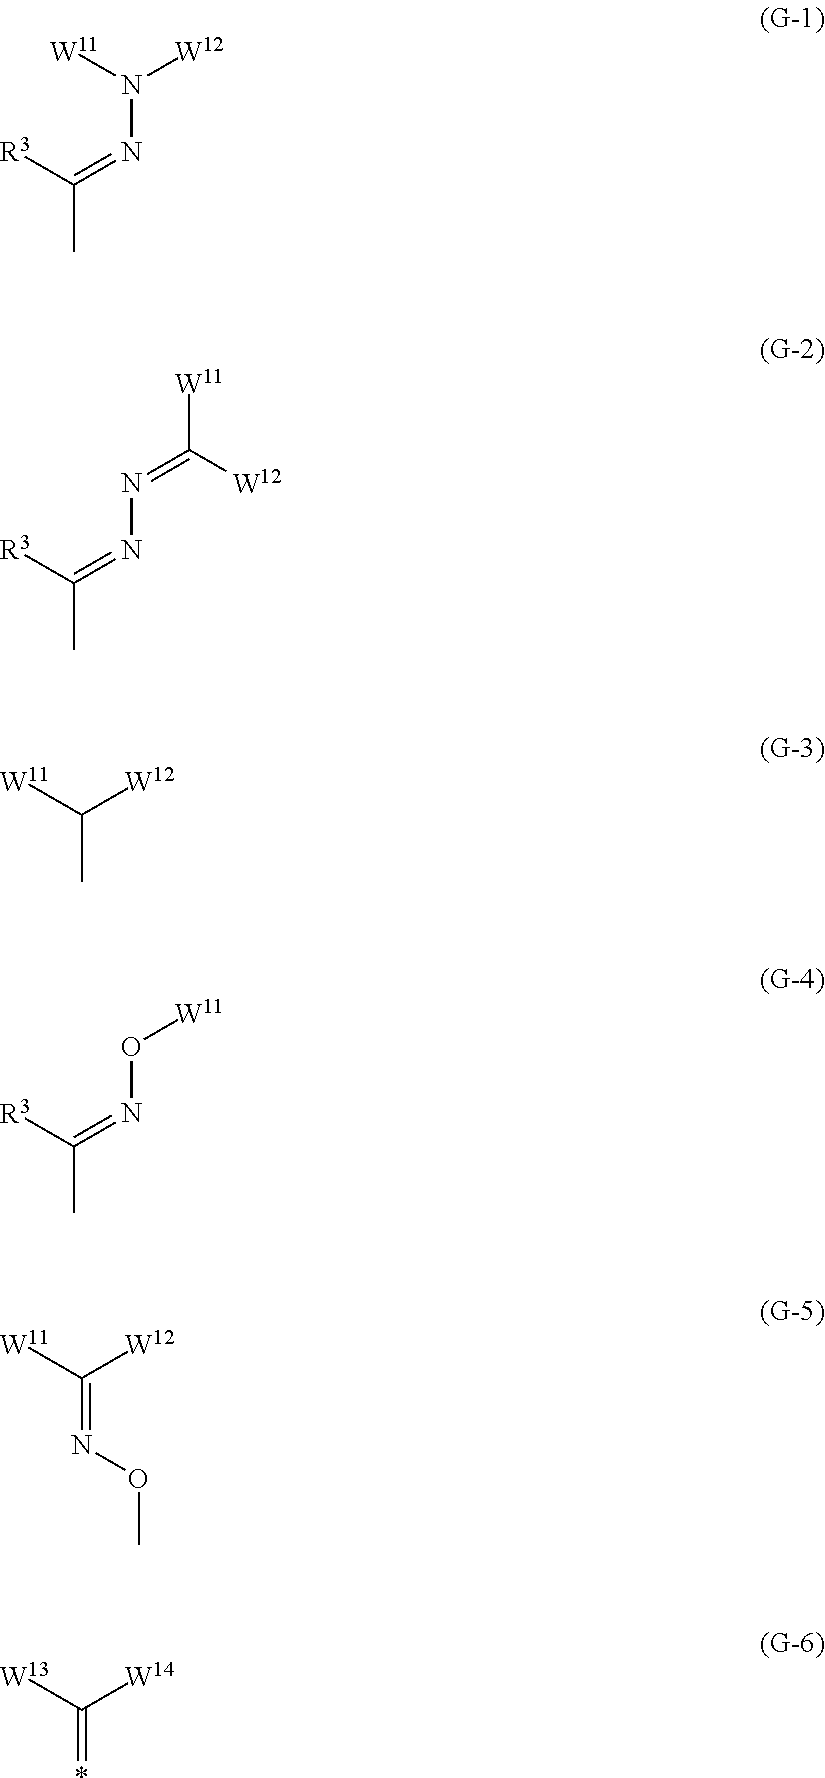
[R3]C(=NN([W12])[W11])C.[R3]C(=NN=C([W11])[W12])C.CC([W12])[W11].[R3]C(=NO[W11])C.N(=C([W12])[W11])OC.*=C([W14])[W13]
